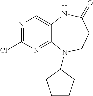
N1=C(Cl)N=C2C(=C1)NC(=O)CCN2C1CCCC1
